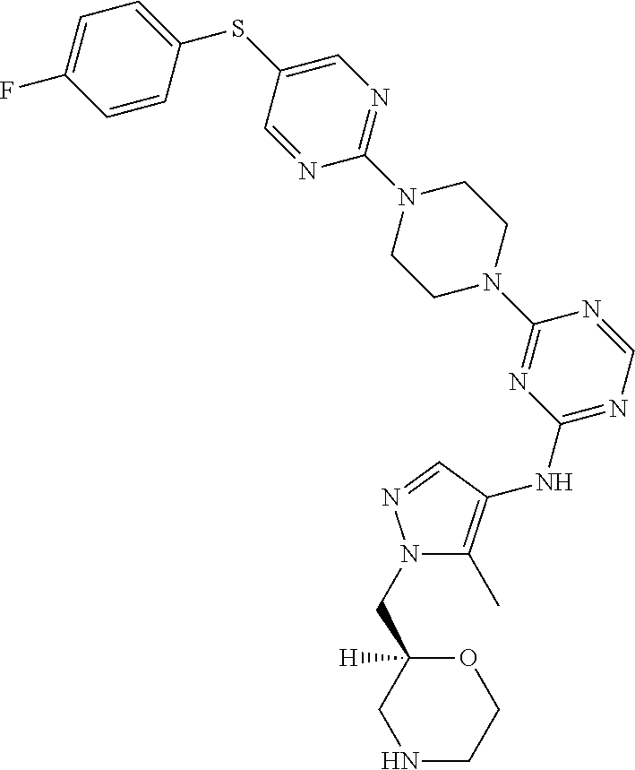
C1(N2CCN(C3=NC(NC4=C(C)N(CC5([H])CNCCO5)N=C4)=NC=N3)CC2)=NC=C(SC2=CC=C(F)C=C2)C=N1
